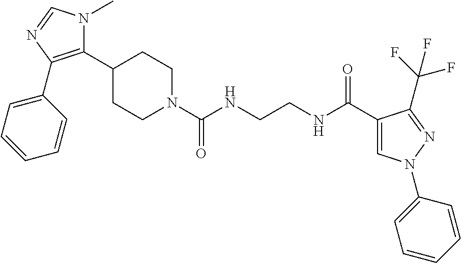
C1(C2=C(C3=CC=CC=C3)N=CN2C)CCN(C(NCCNC(C2=CN(C3=CC=CC=C3)N=C2C(F)(F)F)=O)=O)CC1
